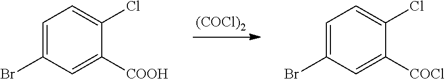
[(COCl)2].C1=C(Br)C=C([COOH])C(Cl)=C1.C1=C(Br)C=C([COCl])C(Cl)=C1
